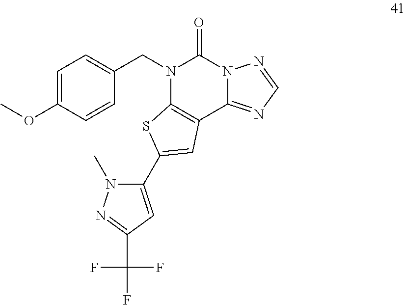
C1=C(OC)C=CC(CN2C3=C(C4=NC=NN4C2=O)C=C(C2=CC(C(F)(F)F)=NN2C)S3)=C1
